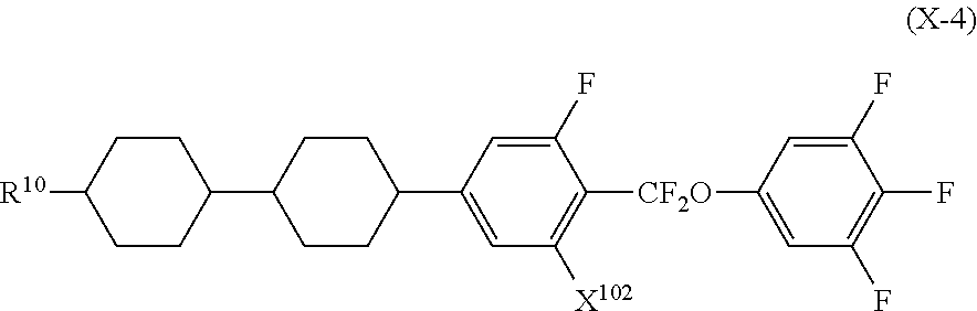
C1CC(C2CCC(C3=CC([X102])=C([CF2O]C4=CC(F)=C(F)C(F)=C4)C(F)=C3)CC2)CCC1[R10]
